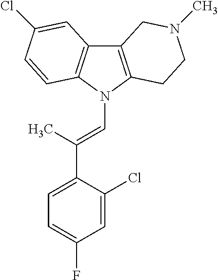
C12=C(N(C=C(C3=CC=C(F)C=C3Cl)C)C3=C1C=C(Cl)C=C3)CCN(C)C2
